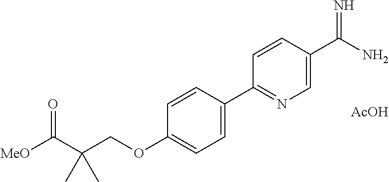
[MeO]C(C(COC1=CC=C(C2=NC=C(C(N)=N)C=C2)C=C1)(C)C)=O.[AcOH]
